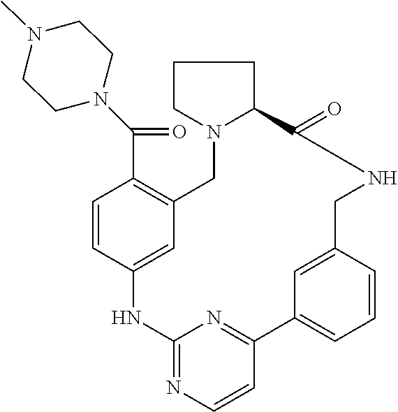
C1=CC2=CC(=C1C(N1CCN(C)CC1)=O)CN1C(CCC1)C(=O)NCC1=CC(=CC=C1)C1=NC(=NC=C1)N2
